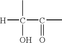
[H]C(C(C)=O)(C)O
